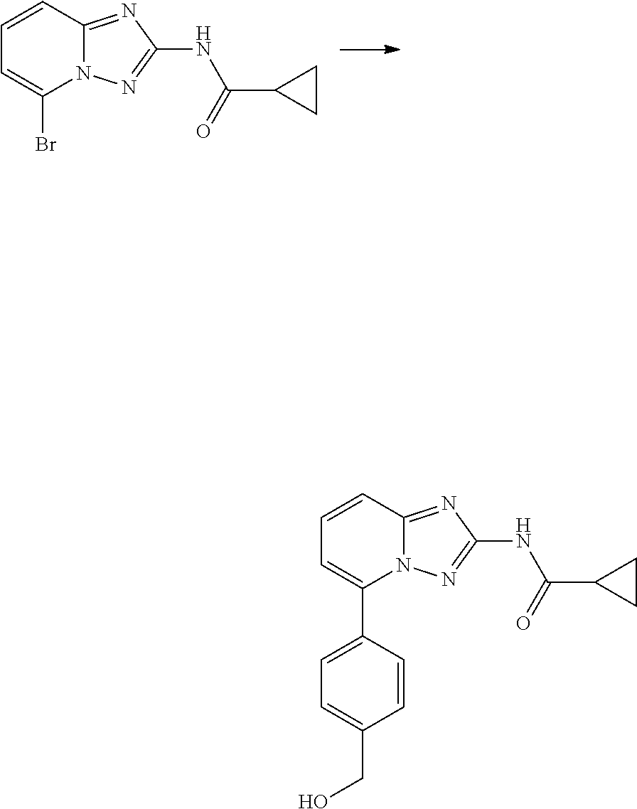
C1=CC2=NC(NC(=O)C3CC3)=NN2C(Br)=C1.C1=CC2=NC(NC(=O)C3CC3)=NN2C(C2=CC=C(CO)C=C2)=C1
